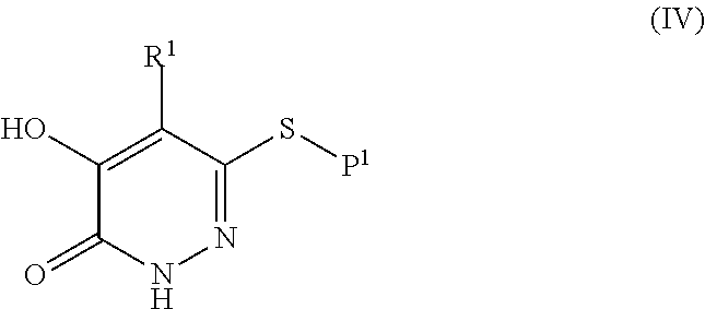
C1(=O)NN=C(S[P1])C([R1])=C1O
